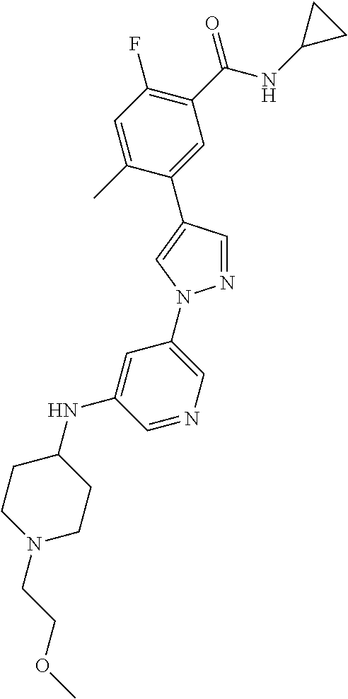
C1=C(C)C(C2=CN(C3=CN=CC(NC4CCN(CCOC)CC4)=C3)N=C2)=CC(C(NC2CC2)=O)=C1F
